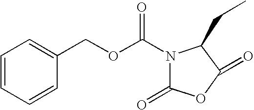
N1(C(OCC2=CC=CC=C2)=O)C(=O)OC(=O)C1CC
